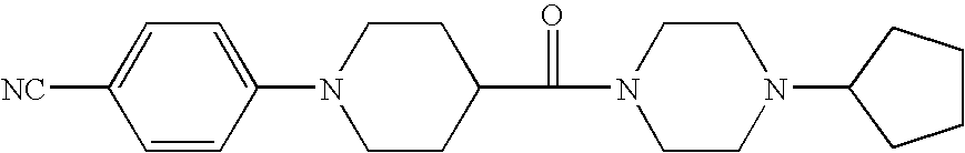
C1=C([NC])C=CC(N2CCC(C(N3CCN(C4CCCC4)CC3)=O)CC2)=C1
